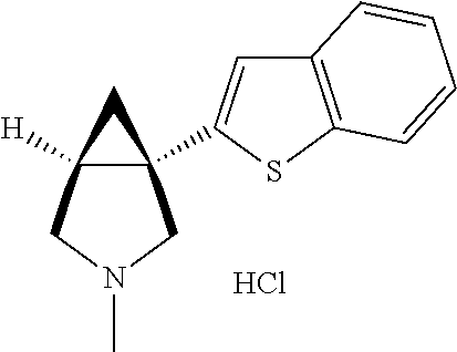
C12(C3=CC4=C(S3)C=CC=C4)C([H])(CN(C)C1)C2.Cl
